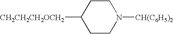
C1CN([CH(C6H5)2])CCC1[CH2CH2CH2OCH2]
